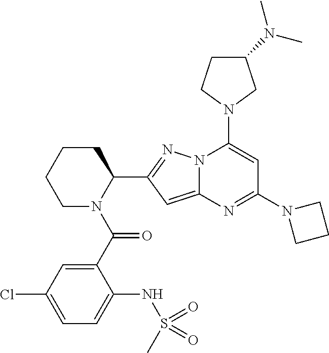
C1CCN(C(C2=CC(Cl)=CC=C2NS(C)(=O)=O)=O)C(C2=NN3C(=C2)N=C(N2CCC2)C=C3N2CC(N(C)C)CC2)C1
